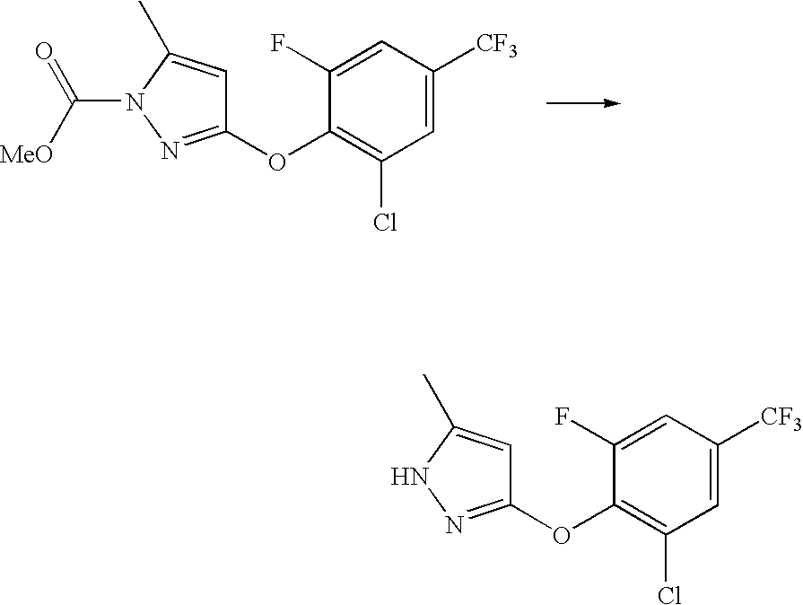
C1=C([CF3])C=C(F)C(OC2=NN(C(=O)[MeO])C(C)=C2)=C1Cl.C1=C([CF3])C=C(F)C(OC2=NNC(C)=C2)=C1Cl
